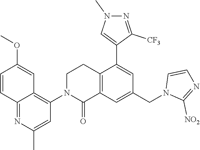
C1=CC(OC)=CC2=C(N3C(=O)C4=C(CC3)C(C3=CN(C)N=C3[CF3])=CC(CN3C([NO2])=NC=C3)=C4)C=C(C)N=C12
